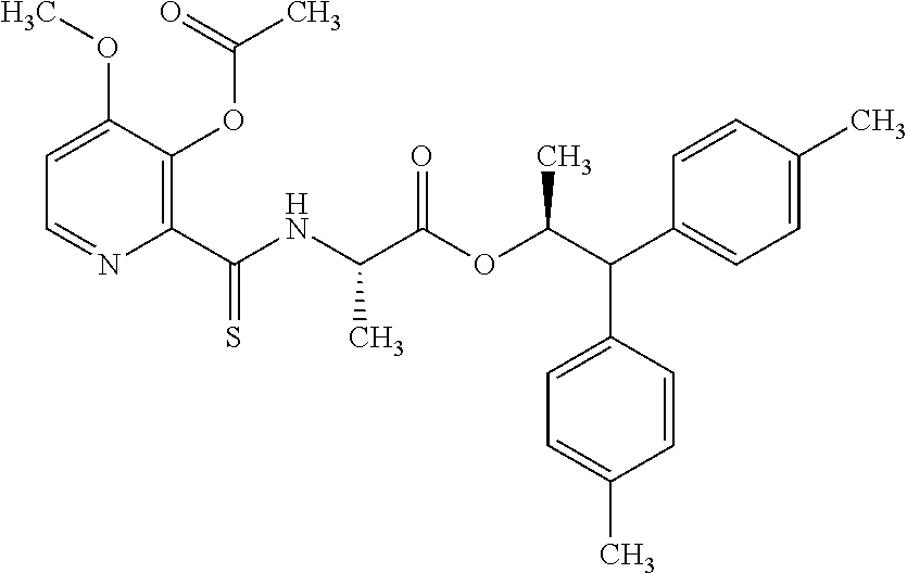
C1=C(OC)C(OC(=O)C)=C(C(NC(C(OC(C(C2=CC=C(C)C=C2)C2=CC=C(C)C=C2)C)=O)C)=S)N=C1
